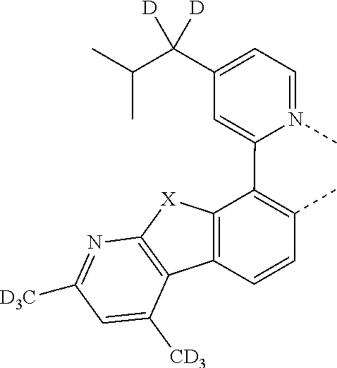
C1=N(C)C(C2=C(C)C=CC3=C2[X]C2=C3C([CD3])=CC([D3C])=N2)=CC(C(C(C)C)([D])[D])=C1
